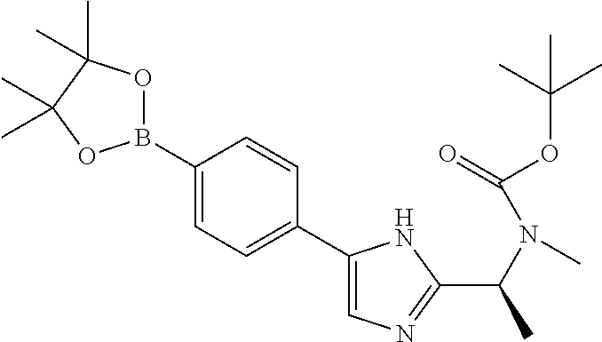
C1(B2OC(C)(C)C(C)(C)O2)=CC=C(C2=CN=C(C(N(C(=O)OC(C)(C)C)C)C)N2)C=C1
